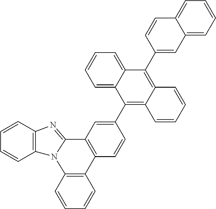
C1=CC2=C(C=C1)N1C(=NC3=C1C=CC=C3)C1=C2C=CC(C2=C3C(=C(C4=CC5=CC=CC=C5C=C4)C4=CC=CC=C24)C=CC=C3)=C1
